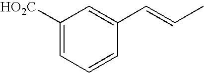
C1([HO2C])=CC=CC(C=CC)=C1
